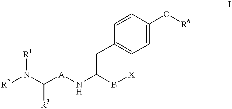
[R6]OC1=CC=C(CC(N[A]C(N([R2])[R1])[R3])B[X])C=C1
